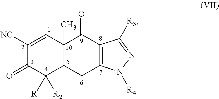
C1([NC])=CC2(C)C(C([R1])([R2])C1=O)CC1=C(C2=O)C([R3])=NN1[R4]
